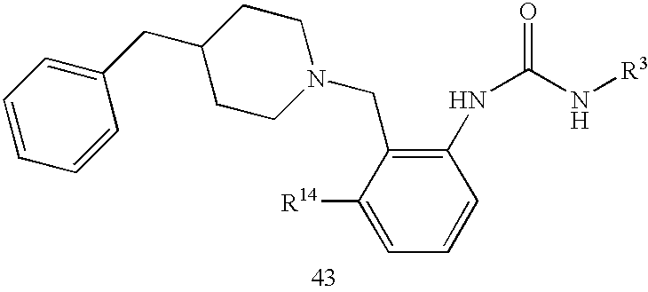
C1CN(CC2=C(NC(N[R3])=O)C=CC=C2[R14])CCC1CC1=CC=CC=C1
